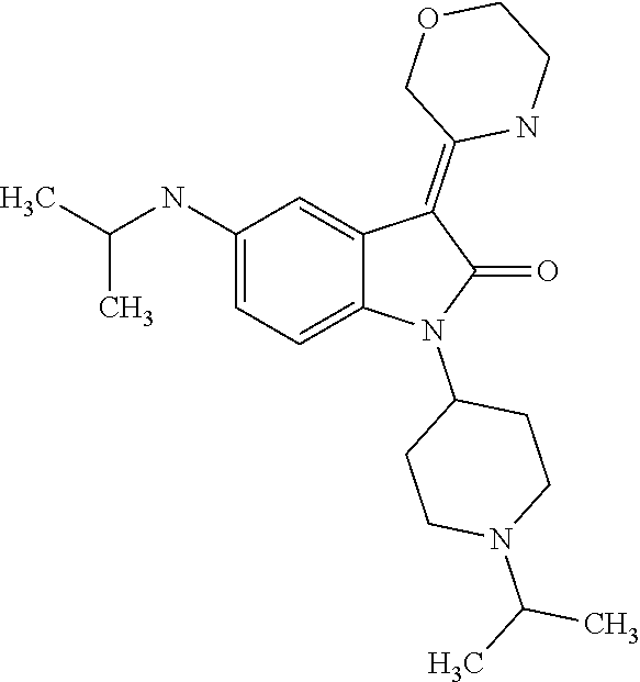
N1(C(C)C)CCC(N2C(=O)C(=C3COCCN3)C3=CC(NC(C)C)=CC=C23)CC1
